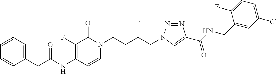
C1(NC(=O)CC2=CC=CC=C2)=C(F)C(=O)N(CCC(CN2N=NC(C(NCC3=CC(Cl)=CC=C3F)=O)=C2)F)C=C1
